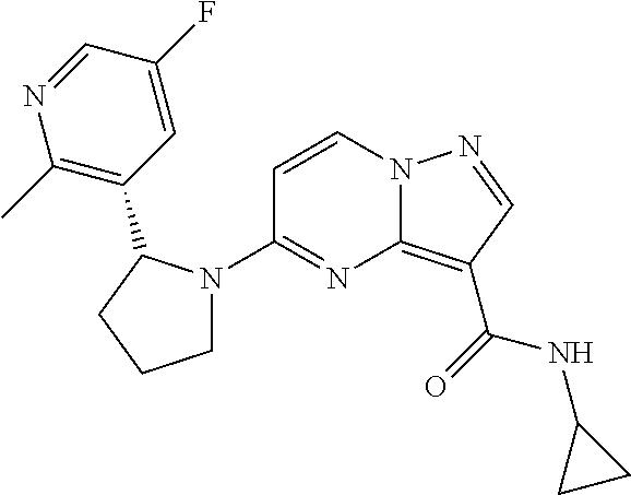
C1=CN2C(=C(C(=O)NC3CC3)C=N2)N=C1N1CCCC1C1=C(C)N=CC(F)=C1
